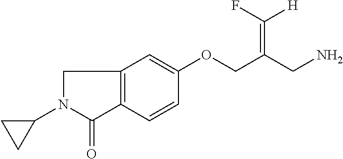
C12=C(C=CC(OCC(CN)=C([H])F)=C1)C(=O)N(C1CC1)C2
